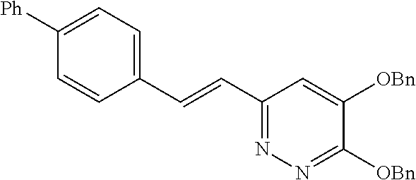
C1([Ph])=CC=C(C=CC2=NN=C([OBn])C([OBn])=C2)C=C1
